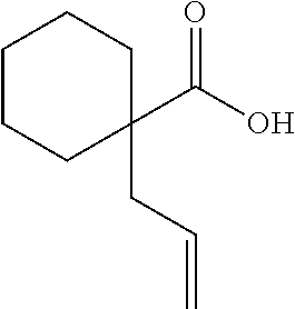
C1(C(=O)O)(CC=C)CCCCC1
